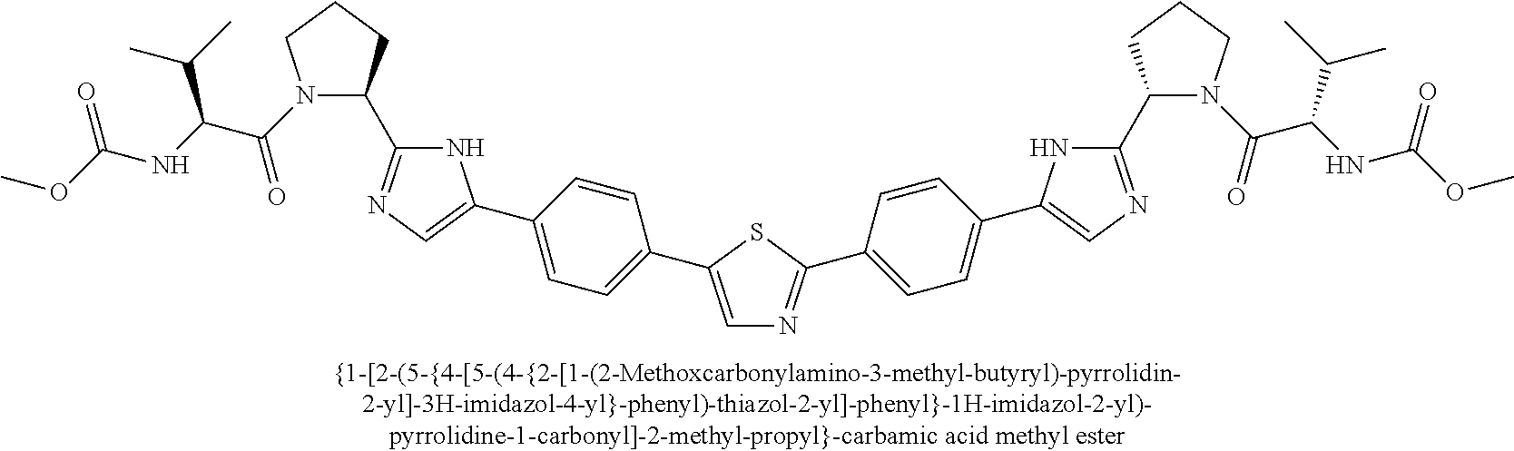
C1=C(C2=CC=C(C3=CN=C(C4N(C(=O)C(NC(OC)=O)C(C)C)CCC4)N3)C=C2)SC(C2=CC=C(C3=CN=C(C4N(C(=O)C(NC(OC)=O)C(C)C)CCC4)N3)C=C2)=N1
